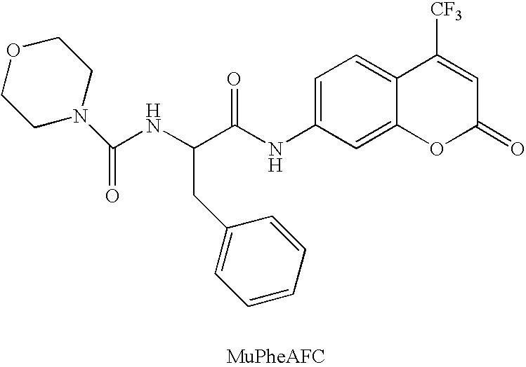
C1=C(NC(=O)C(CC2=CC=CC=C2)NC(=O)N2CCOCC2)C=C2C(=C1)C([CF3])=CC(=O)O2
